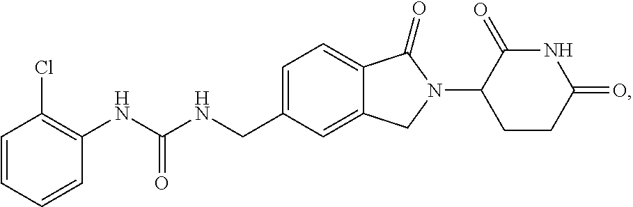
C1=C(CNC(NC2=C(Cl)C=CC=C2)=O)C=C2C(=C1)C(=O)N(C1CCC(=O)NC1=O)C2
